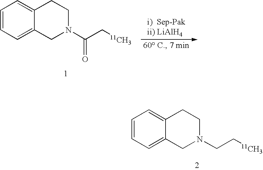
C1=CC=C2C(=C1)CCN(CC[11CH3])C2.C1=CC=C2C(=C1)CCN(C(C[11CH3])=O)C2
